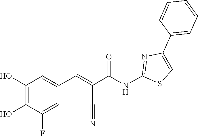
C1(C2=CSC(NC(C(=CC3=CC(O)=C(O)C(F)=C3)C#N)=O)=N2)=CC=CC=C1
